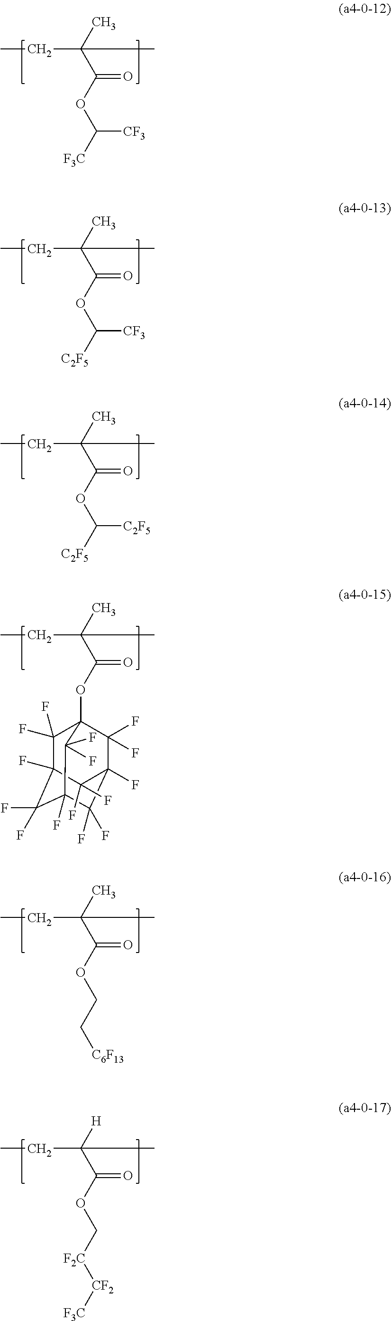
CCC(C(OC([F3C])[CF3])=O)(C)C.CCC(C(OC([C2F5])[CF3])=O)(C)C.CCC(C(OC([C2F5])[C2F5])=O)(C)C.CCC(C(OCC[C6F13])=O)(C)C.CCC(C(OC[F2C][CF2][F3C])=O)([H])C.CCC(C(OC12C(F)(F)C3(F)C(F)(F)C(F)(C(F)(F)C(F)(C1(F)F)C3(F)F)C2(F)F)=O)(C)C
